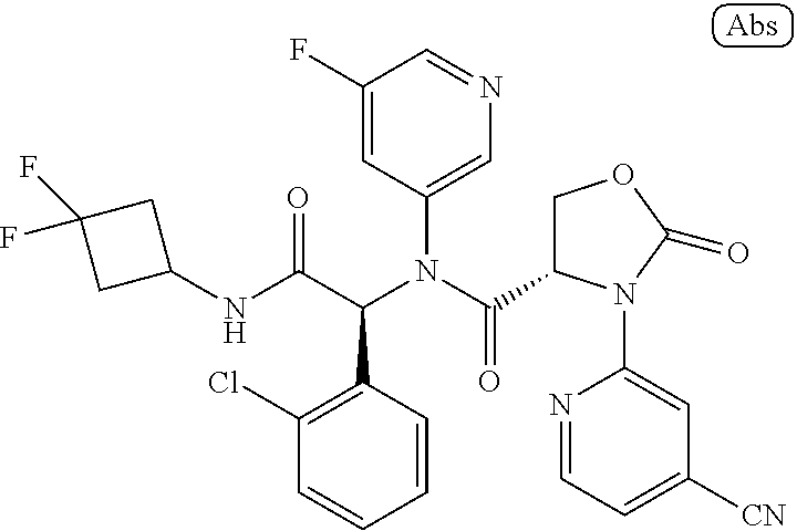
C1(NC(C(N(C(=O)C2COC(=O)N2C2=CC([CN])=CC=N2)C2=CN=CC(F)=C2)C2=C(Cl)C=CC=C2)=O)CC(F)(F)C1
